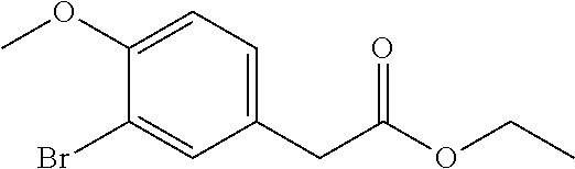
BrC1=CC(CC(=O)OCC)=CC=C1OC
